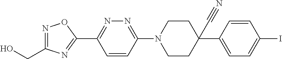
N1=C(CO)N=C(C2=NN=C(N3CCC(C#N)(C4=CC=C(I)C=C4)CC3)C=C2)O1
